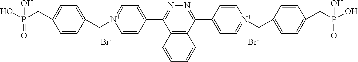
C1=CC(C2=NN=C(C3=CC=[N+](CC4=CC=C(CP(O)(=O)O)C=C4)C=C3)C3=C2C=CC=C3)=CC=[N+]1CC1=CC=C(CP(O)(=O)O)C=C1.[Br-].[Br-]
